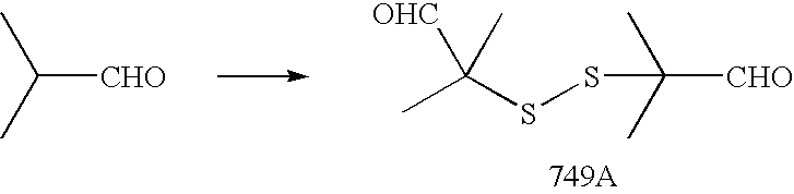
C([CHO])(C)(C)SSC(C)([OHC])C.C([CHO])(C)C
